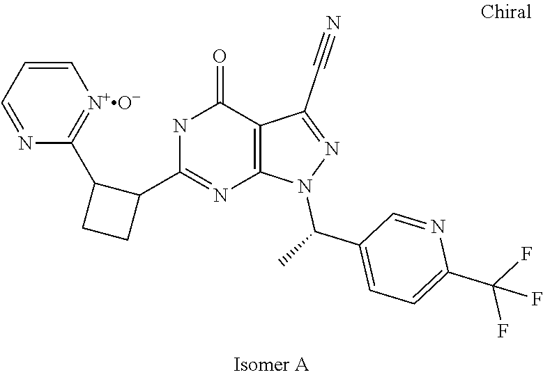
C1=C(C(F)(F)F)N=CC(C(C)N2N=C(C#N)C3=C2N=C(C2CCC2C2=[N+O-]C=CC=N2)NC3=O)=C1
